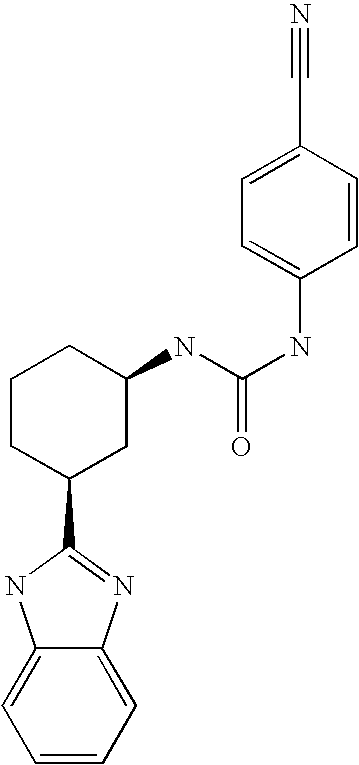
C1=CC=C2C(=C1)NC(C1CC(NC(NC3=CC=C(C#N)C=C3)=O)CCC1)=N2
